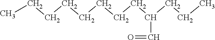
CCCCCCCCC(CCC)C=O
